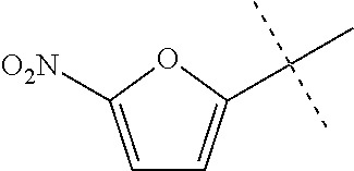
C1=C([O2N])OC(C(C)(C)C)=C1
